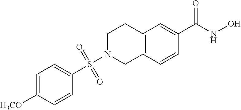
C12=C(C=CC(C(NO)=O)=C1)CN(S(C1=CC=C([H3CO])C=C1)(=O)=O)CC2
